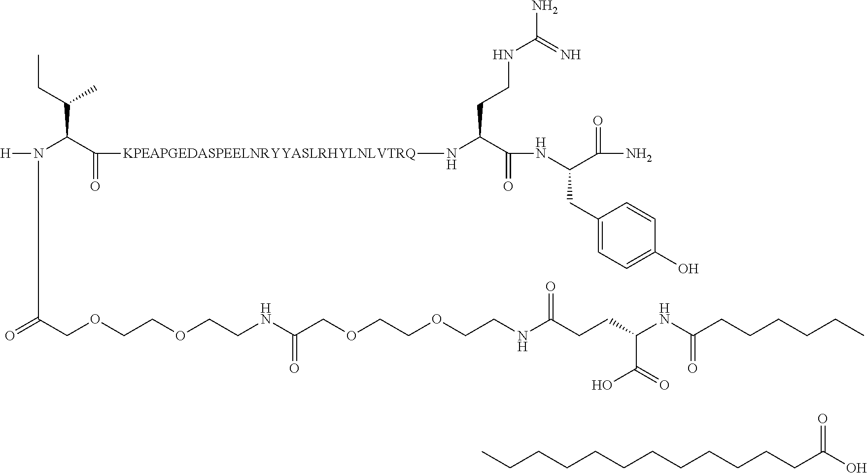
[KPEAPGEDASPEELNRYYASLRHYLNLVTRQ](NC(C(=O)NC(C(=O)N)CC1=CC=C(O)C=C1)CCNC(N)=N)C(C(N([H])C(COCCOCCNC(COCCOCCNC(CCC(NC(CCCCCC)=O)C(=O)O)=O)=O)=O)C(CC)C)=O.C(CCCCCCCCCCC(=O)O)C
